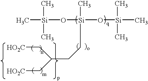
C[Si](C)(C)O[Si](C)(O[Si](C)(C)C)CCC(C[HO2C])C[HO2C]
